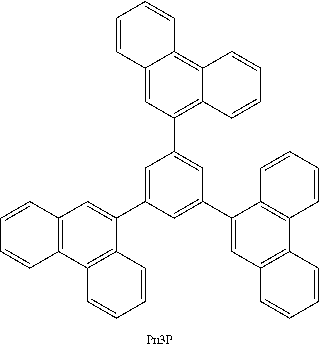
C1=CC2=C(C=C1)C1=C(C(C3=CC(C4=C5C(=C6C(=C4)C=CC=C6)C=CC=C5)=CC(C4=CC5=C(C6=C4C=CC=C6)C=CC=C5)=C3)=C2)C=CC=C1
